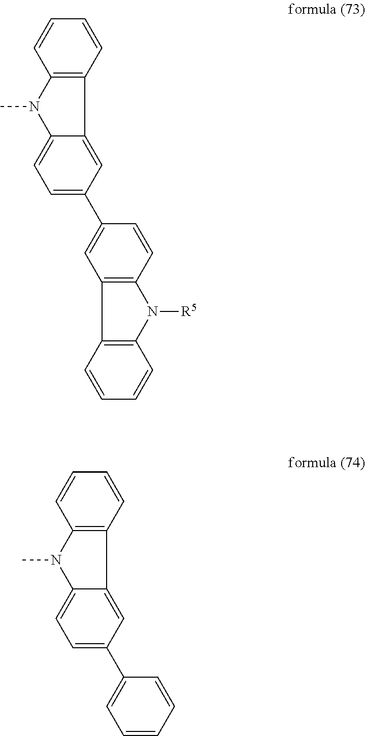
C1=CC2=C(C=C1)N(C)C1=CC=C(C3=CC4=C(C=C3)N([R5])C3=C4C=CC=C3)C=C21.C1=CC2=C(C=C1)N(C)C1=CC=C(C3=CC=CC=C3)C=C21
